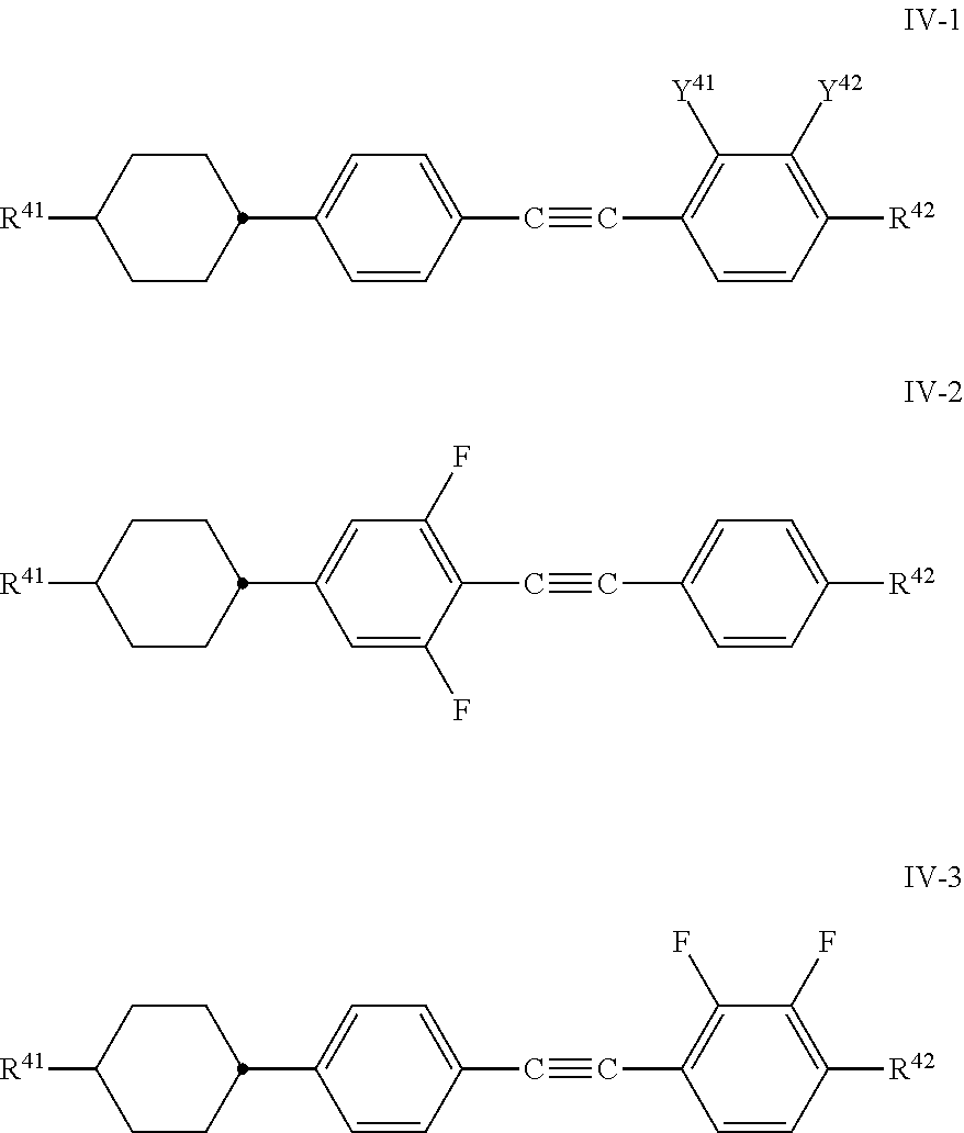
C1CC(C2=CC=C(C#CC3=C([Y41])C([Y42])=C([R42])C=C3)C=C2)CCC1[R41].C1CC(C2=CC(F)=C(C#CC3=CC=C([R42])C=C3)C(F)=C2)CCC1[R41].C1CC(C2=CC=C(C#CC3=C(F)C(F)=C([R42])C=C3)C=C2)CCC1[R41]
